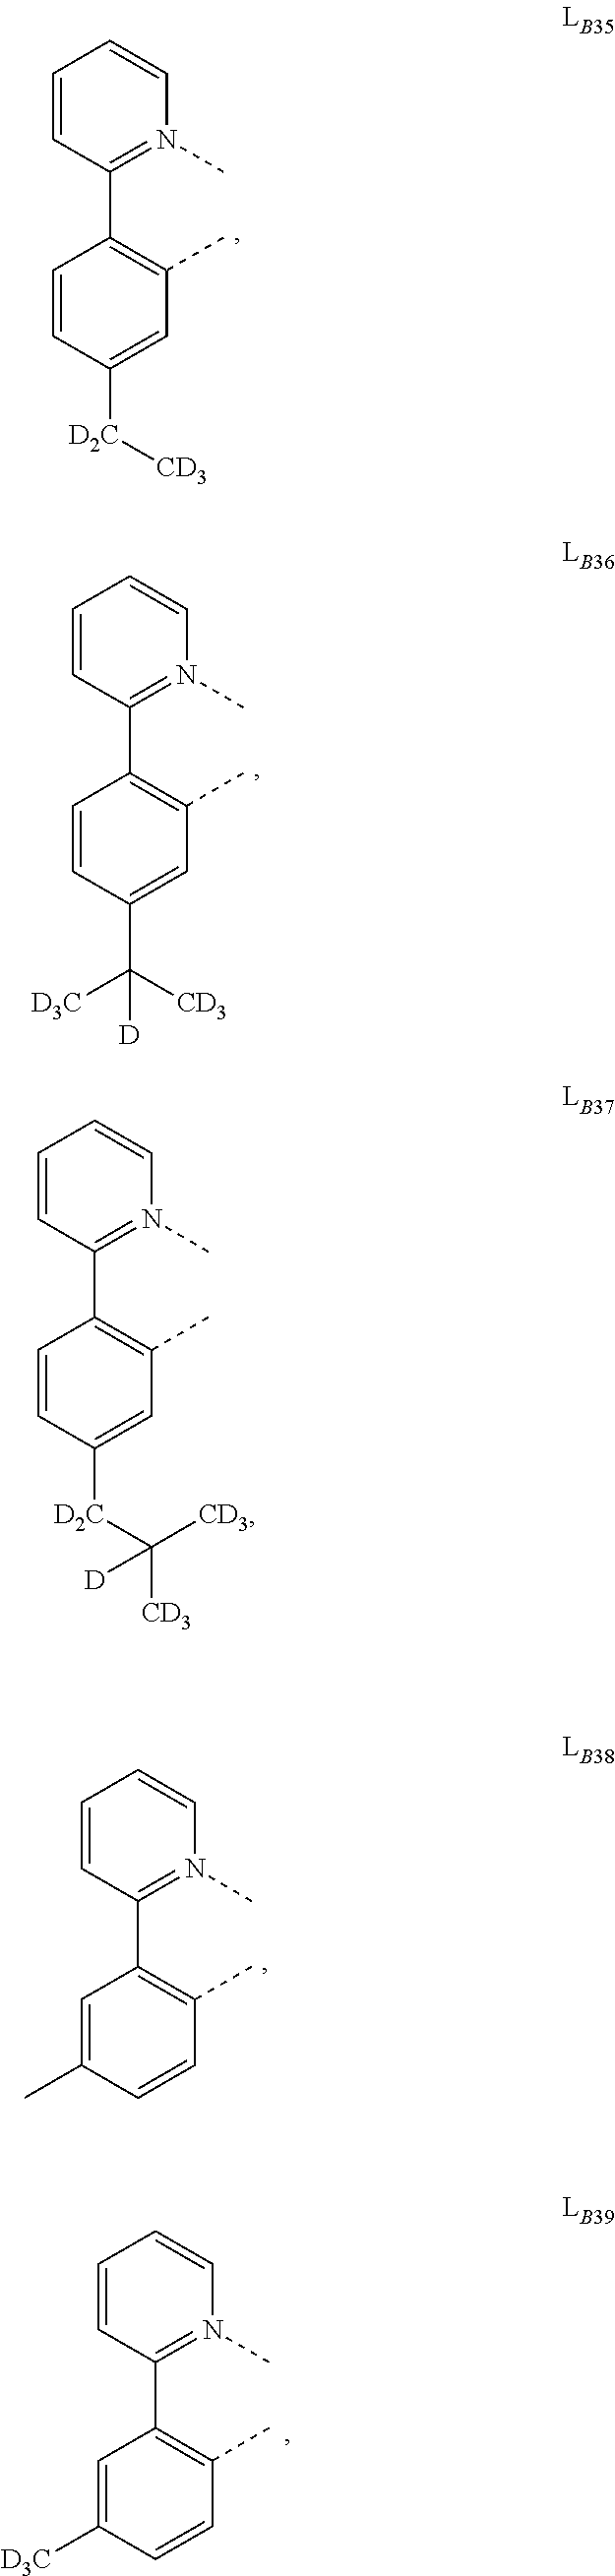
C1=CC(C2=C(C)C=C([D2C][CD3])C=C2)=N(C)C=C1.C1=CC(C2=C(C)C=C(C([CD3])([D3C])[D])C=C2)=N(C)C=C1.C1=CC(C2=C(C)C=C([D2C]C([CD3])([CD3])[D])C=C2)=N(C)C=C1.C1=CC(C2=C(C)C=CC(C)=C2)=N(C)C=C1.C1=CC(C2=C(C)C=CC([D3C])=C2)=N(C)C=C1
